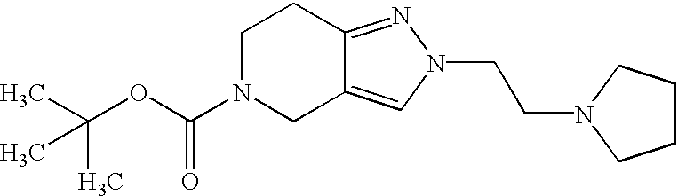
C1N(C(OC(C)(C)C)=O)CC2=CN(CCN3CCCC3)N=C2C1
